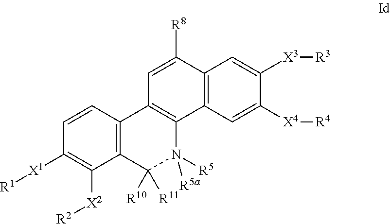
C1=C([R8])C2=C(C3=C1C1=C(C([R10])([R11])N3([R5])[R5a])C([X2][R2])=C([X1][R1])C=C1)C=C([X4][R4])C([X3][R3])=C2
